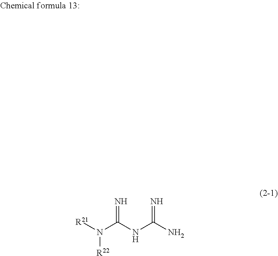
C(NC(N)=N)(N([R21])[R22])=N
